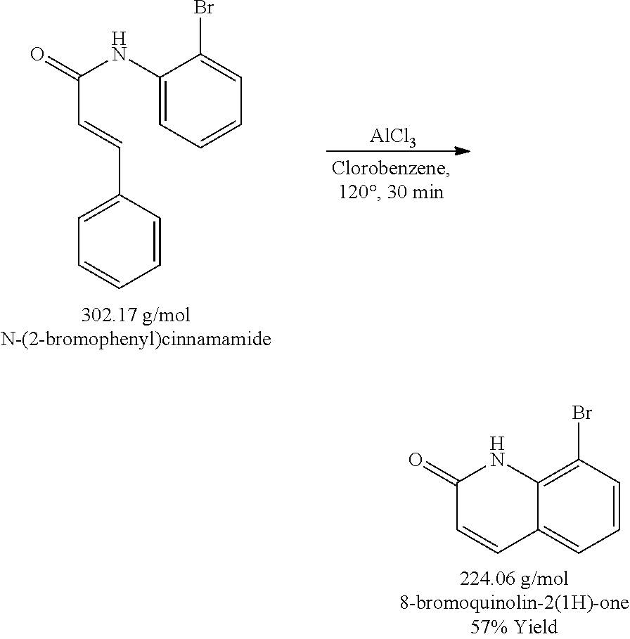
C1=C(C=CC(NC2=CC=CC=C2Br)=O)C=CC=C1.[AlCl3].C1=CC(=O)NC2=C(Br)C=CC=C12
